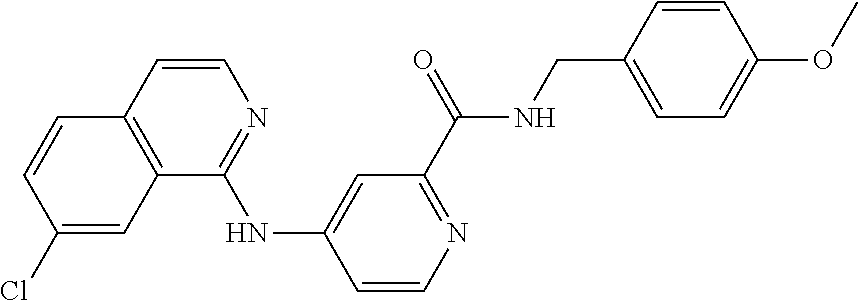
C12=C(C(NC3=CC(C(=O)NCC4=CC=C(OC)C=C4)=NC=C3)=NC=C1)C=C(Cl)C=C2
